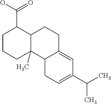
C1CCC2(C)C(C1C(O)=O)CCC1=CC(C(C)C)=CCC21
